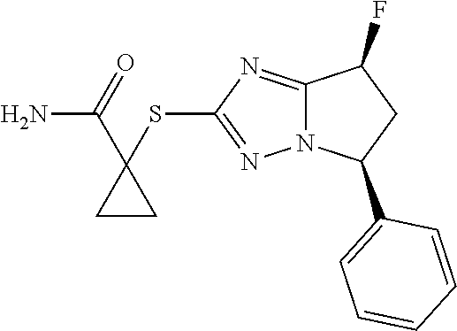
C12=NC(SC3(C(N)=O)CC3)=NN1C(C1=CC=CC=C1)CC2F
